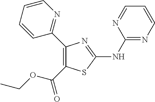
C1(NC2=NC(C3=NC=CC=C3)=C(C(OCC)=O)S2)=NC=CC=N1
